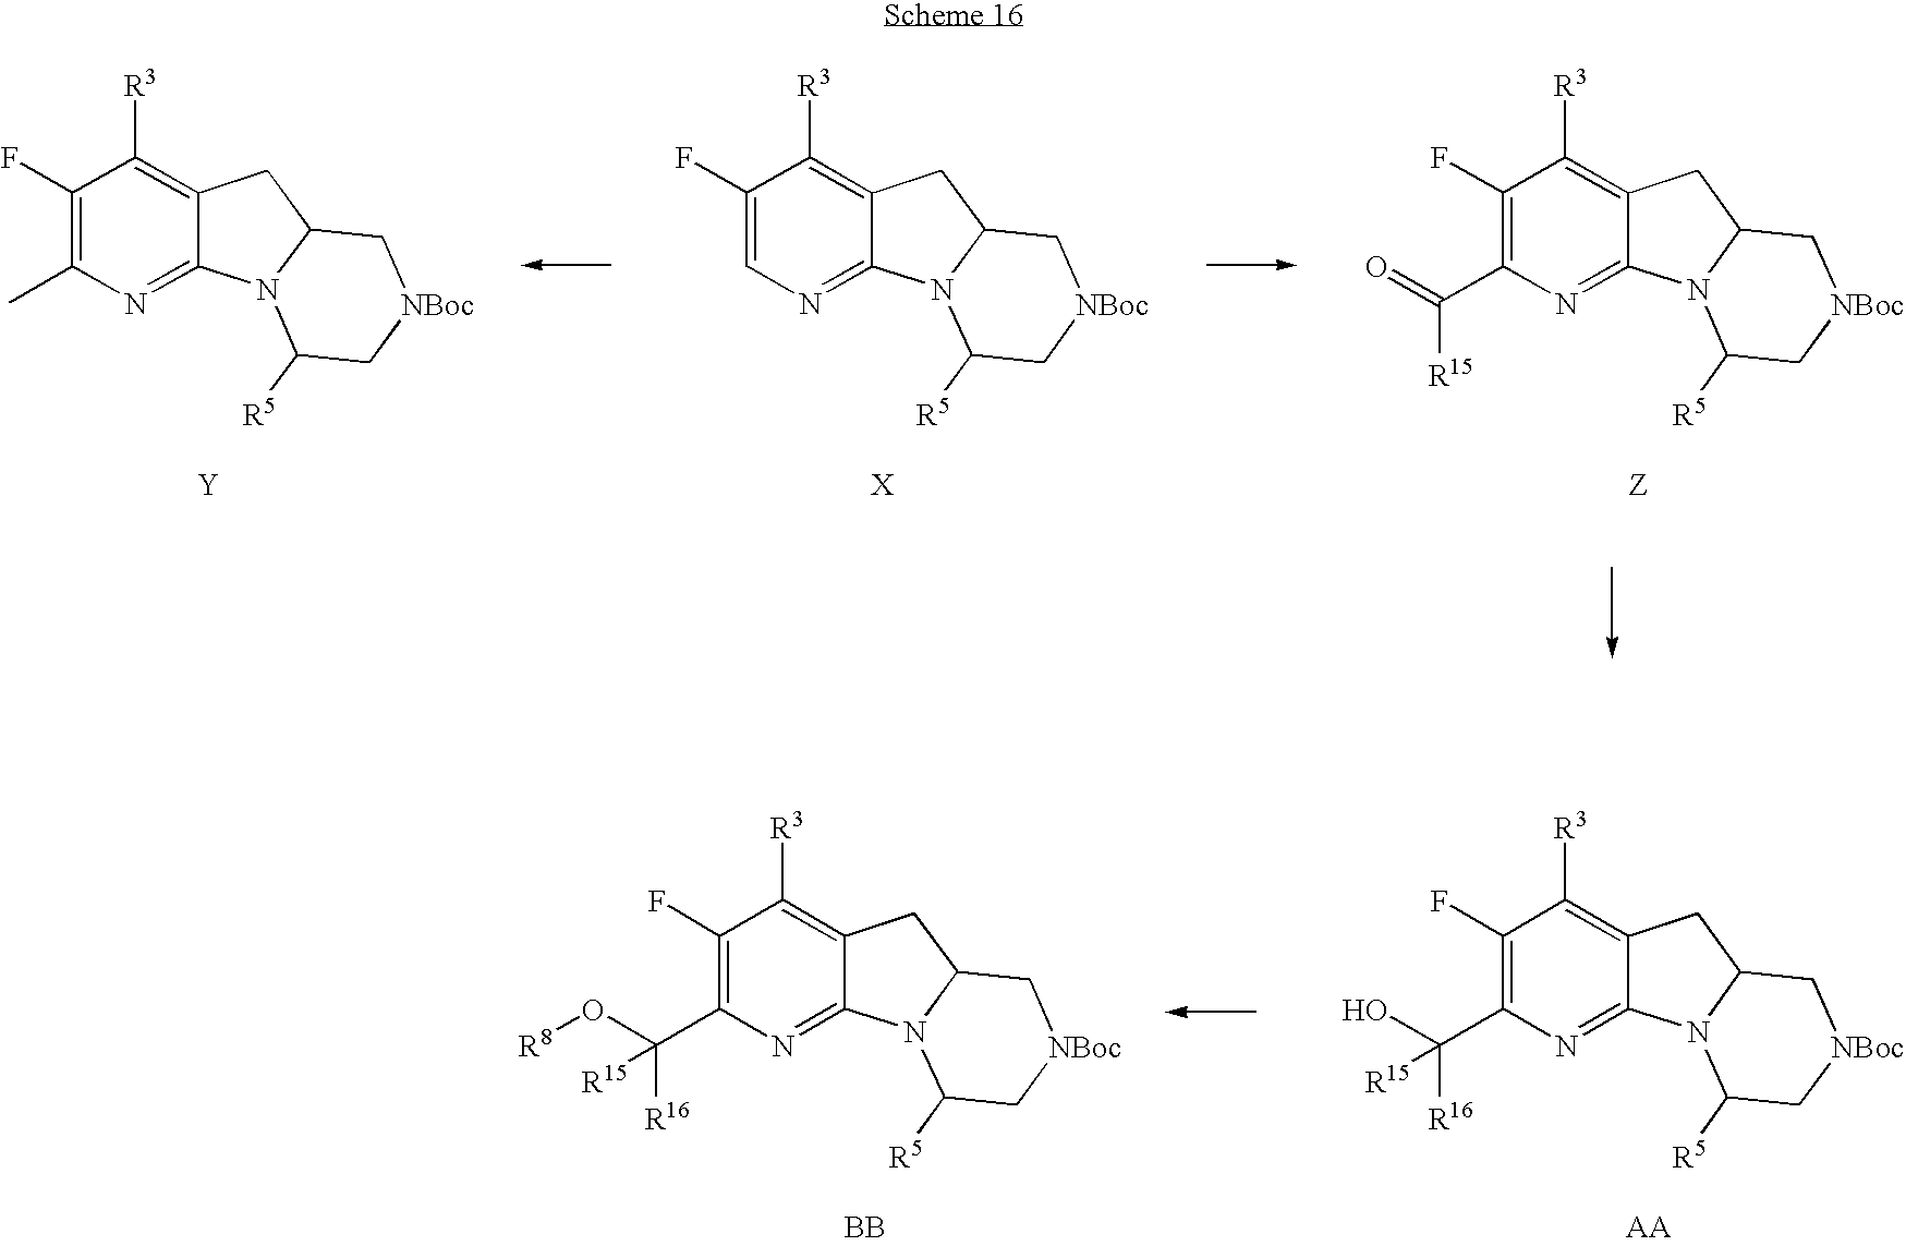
C1(F)=C(C)N=C2C(=C1[R3])CC1N2C([R5])C[NBoc]C1.[Y].C1(F)=CN=C2C(=C1[R3])CC1N2C([R5])C[NBoc]C1.[X].C1(F)=C(C(=O)[R15])N=C2C(=C1[R3])CC1N2C([R5])C[NBoc]C1.[Z].C1(F)=C(C(O)([R16])[R15])N=C2C(=C1[R3])CC1N2C([R5])C[NBoc]C1.[AA].C1(F)=C(C(O[R8])([R16])[R15])N=C2C(=C1[R3])CC1N2C([R5])C[NBoc]C1.[BB]
